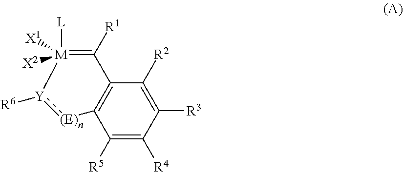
C1([R5])=C([R4])C([R3])=C([R2])C2=C1[(E)n]:[Y]([R6])[M]([L])([X1])([X2])=C2[R1]
